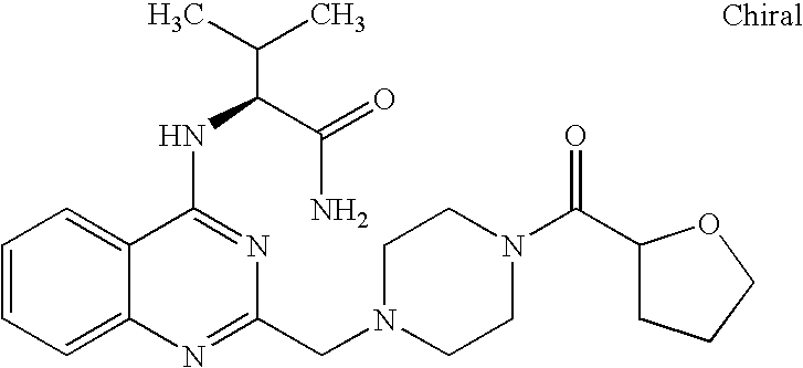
C1=CC=C2C(=C1)C(NC(C(N)=O)C(C)C)=NC(CN1CCN(C(C3CCCO3)=O)CC1)=N2
